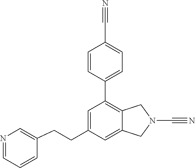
C1=C(CCC2=CN=CC=C2)C=C2C(=C1C1=CC=C(C#N)C=C1)CN(C#N)C2
